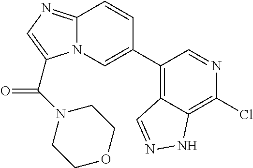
C12=NC=C(C(N3CCOCC3)=O)N1C=C(C1=C3C(=C(Cl)N=C1)NN=C3)C=C2
